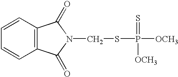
C12=C(C=CC=C1)C(=O)N(CSP(=S)([OCH3])[OCH3])C2=O
